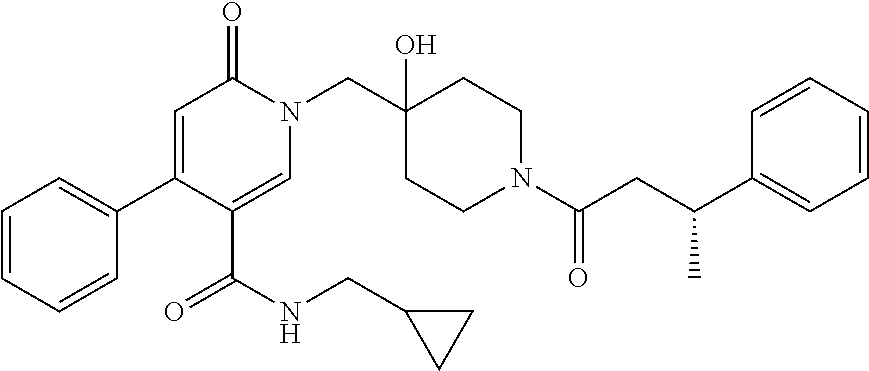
N1(CC2(O)CCN(C(=O)CC(C3=CC=CC=C3)C)CC2)C(=O)C=C(C2=CC=CC=C2)C(C(NCC2CC2)=O)=C1
